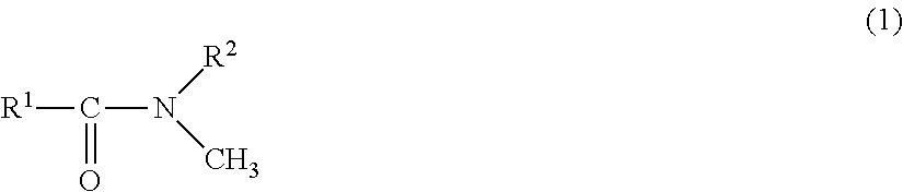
[R1]C(=O)N([R2])C
